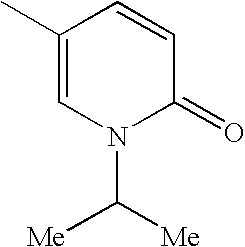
C1(C)=CN(C([Me])[Me])C(=O)C=C1
